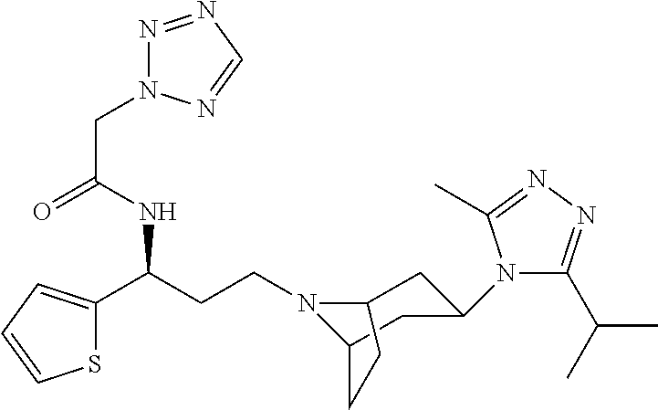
N1(CCC(C2=CC=CS2)NC(CN2N=NC=N2)=O)C2CC(N3C(C(C)C)=NN=C3C)CC1CC2
